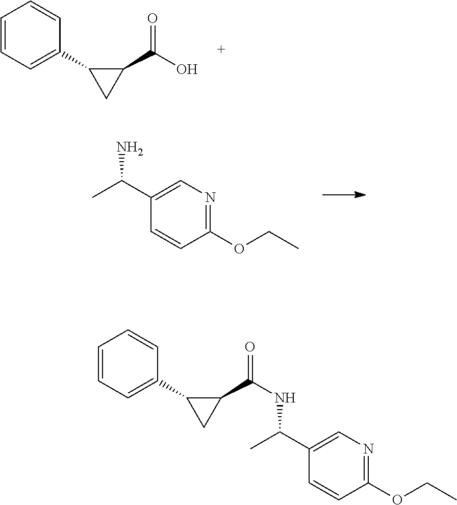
C1(C(C)N)=CN=C(OCC)C=C1.C1(C(O)=O)C(C2=CC=CC=C2)C1.C1(C(NC(C)C2=CN=C(OCC)C=C2)=O)C(C2=CC=CC=C2)C1
